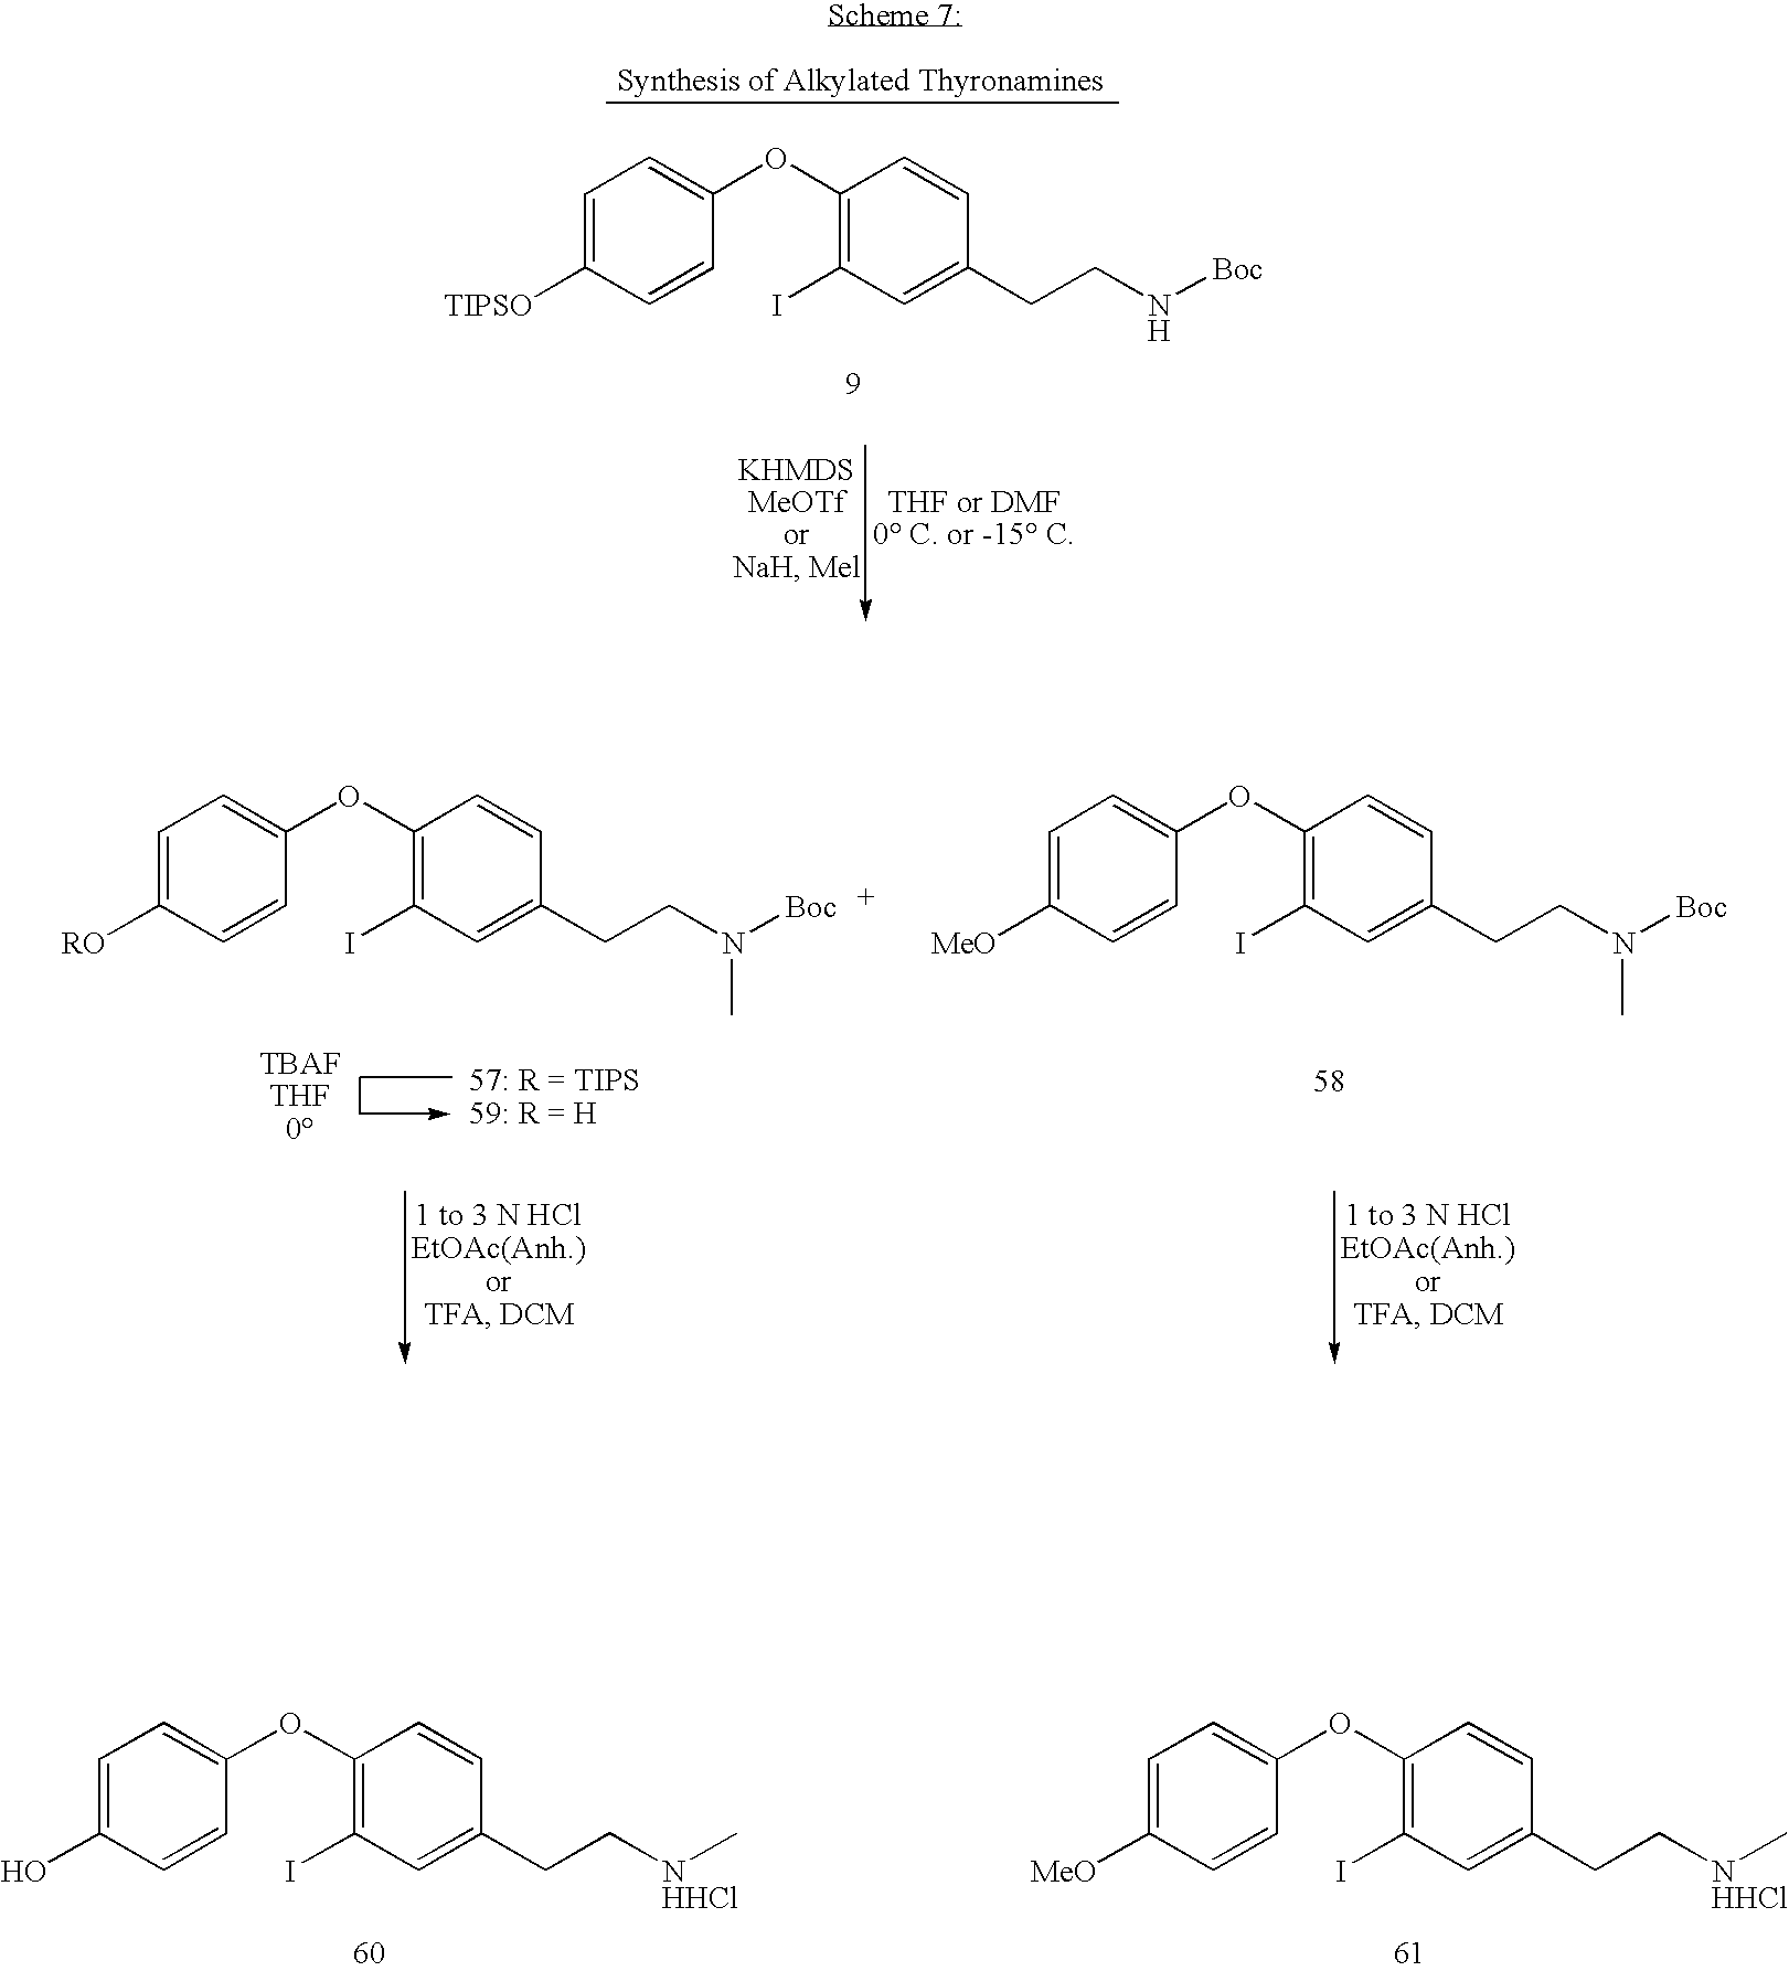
C1=C([RO])C=CC(OC2=C(I)C=C(CCN([Boc])C)C=C2)=C1.C1=C([MeO])C=CC(OC2=C(I)C=C(CCN([Boc])C)C=C2)=C1.C1=C(O)C=CC(OC2=C(I)C=C(CC[NHHCl]C)C=C2)=C1.C1=C([MeO])C=CC(OC2=C(I)C=C(CC[NHHCl]C)C=C2)=C1.C1=C([TIPSO])C=CC(OC2=C(I)C=C(CCN[Boc])C=C2)=C1
